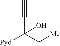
C#CC([Pyd])(C[Me])O
